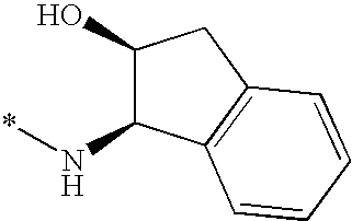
C1(O)C(N*)C2=C(C1)C=CC=C2
